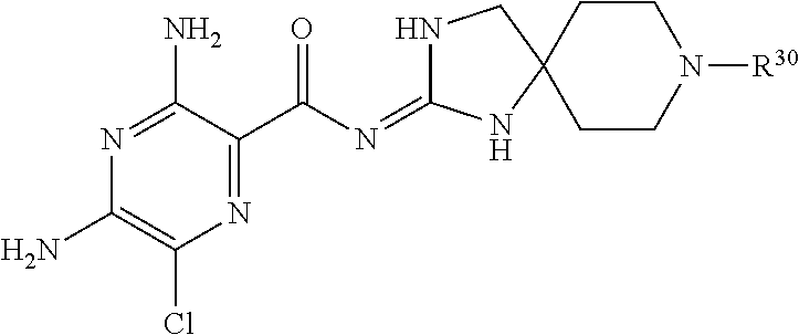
N1=C(C(N=C2NCC3(N2)CCN([R30])CC3)=O)C(N)=NC(N)=C1Cl
